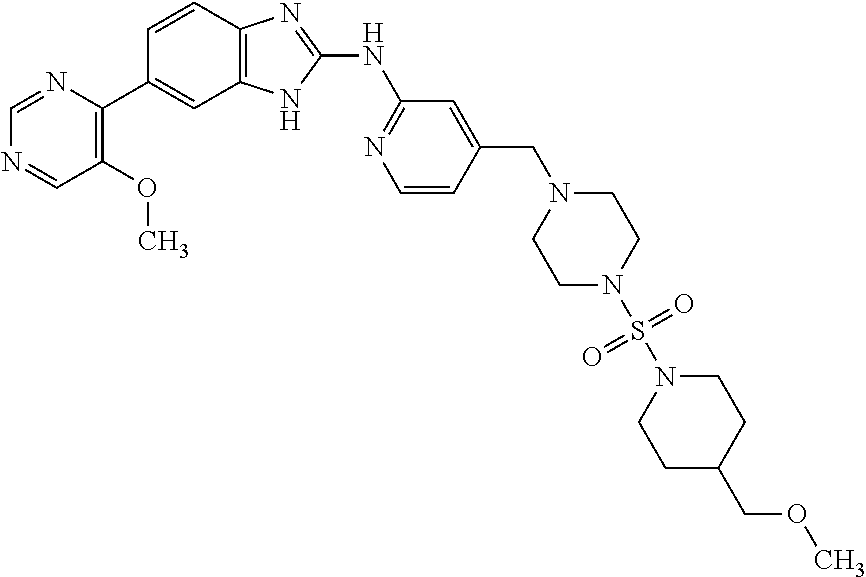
C1(OC)=C(C2=CC3=C(C=C2)N=C(NC2=NC=CC(CN4CCN(S(N5CCC(COC)CC5)(=O)=O)CC4)=C2)N3)N=CN=C1
